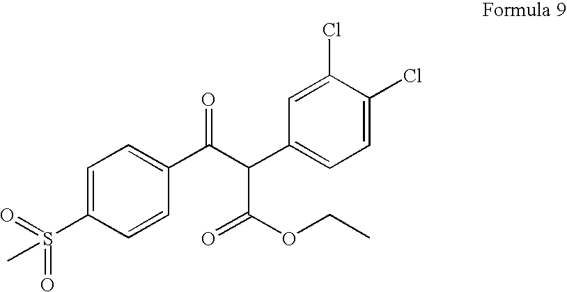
C1(Cl)=CC=C(C(C(=O)C2=CC=C(S(=O)(=O)C)C=C2)C(OCC)=O)C=C1Cl
